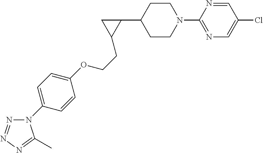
C1CN(C2=NC=C(Cl)C=N2)CCC1C1CC1CCOC1=CC=C(N2N=NN=C2C)C=C1
